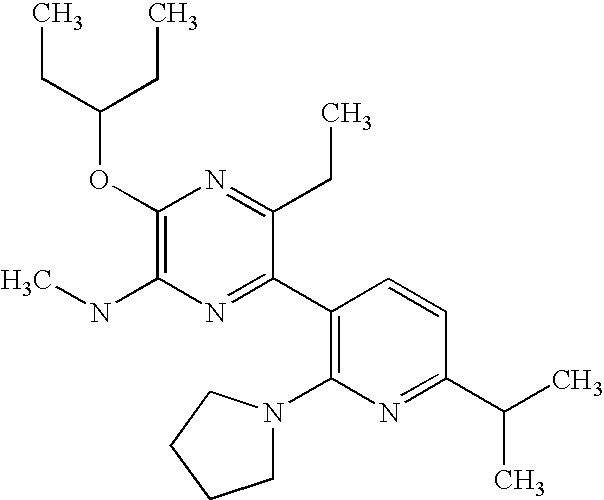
C1(OC(CC)CC)=C(NC)N=C(C2=C(N3CCCC3)N=C(C(C)C)C=C2)C(CC)=N1
